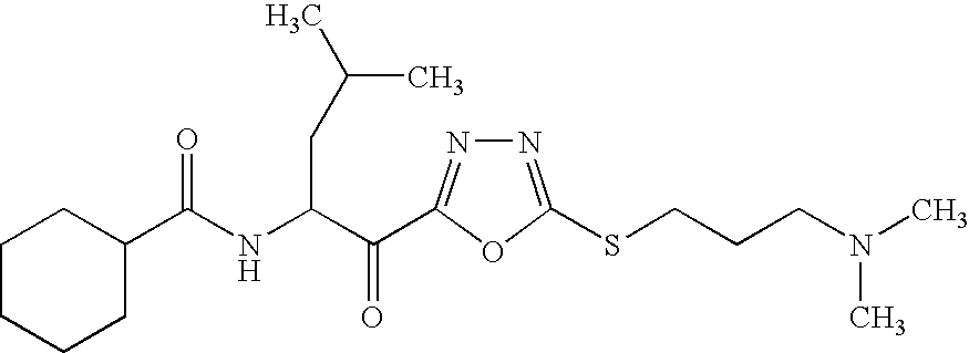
C(NC(C(=O)C1=NN=C(SCCCN(C)C)O1)CC(C)C)(=O)C1CCCCC1
